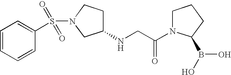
C1(NCC(N2CCCC2B(O)O)=O)CCN(S(=O)(=O)C2=CC=CC=C2)C1
